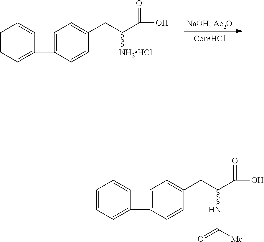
C1=CC=C(C2=CC=C(CC([NH2HCl])C(O)=O)C=C2)C=C1.C1=CC=C(C2=CC=C(CC(NC(=O)[Me])C(O)=O)C=C2)C=C1
